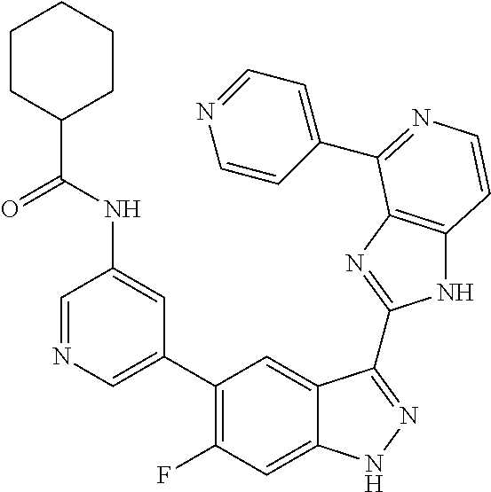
C1=C(C2=C(F)C=C3C(=C2)C(C2=NC4=C(N2)C=CN=C4C2=CC=NC=C2)=NN3)C=C(NC(C2CCCCC2)=O)C=N1
